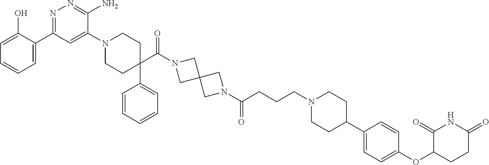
N1(C(CCCN2CCC(C3=CC=C(OC4CCC(=O)NC4=O)C=C3)CC2)=O)CC2(C1)CN(C(C1(C3=CC=CC=C3)CCN(C3=CC(C4=CC=CC=C4O)=NN=C3N)CC1)=O)C2
